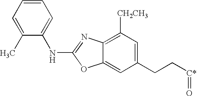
C1(C)=CC=CC=C1NC1=NC2=C([CH2CH3])C=C(CC[C*]=O)C=C2O1
